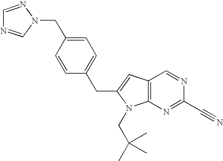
N1(CC2=CC=C(CC3=CC4=C(N=C(C#N)N=C4)N3CC(C)(C)C)C=C2)N=CN=C1
